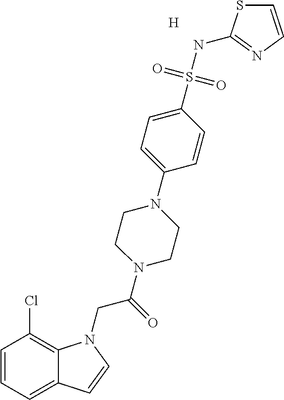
[H].C1=CC=C2C(=C1Cl)N(CC(=O)N1CCN(C3=CC=C(S(NC4=NC=CS4)(=O)=O)C=C3)CC1)C=C2
